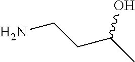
NCCC(C)O
